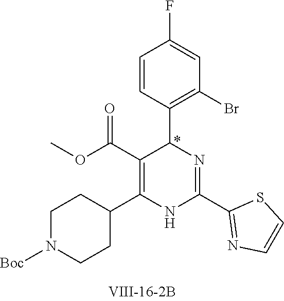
C1=C(F)C=CC(C2N=C(C3=NC=CS3)NC(C3CCN([Boc])CC3)=C2C(OC)=O)=C1Br
